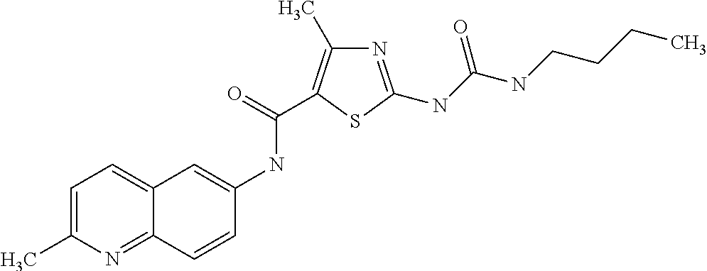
C12=CC=C(C)N=C1C=CC(NC(=O)C1=C(C)N=C(NC(NCCCC)=O)S1)=C2
